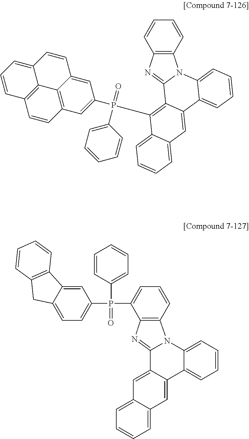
C12=C(C=CC=C1)N1C(=N2)C2=C(P(C3=CC4=C5C(=C3)C=CC3=CC=CC(=C53)C=C4)(=O)C3=CC=CC=C3)C3=CC=CC=C3C=C2C2=CC=CC=C12.C12=C(C=CC=C1P(C1=CC=C3C(=C1)C1=C(C3)C=CC=C1)(C1=CC=CC=C1)=O)N1C3=CC=CC=C3C3=CC4=CC=CC=C4C=C3C1=N2
